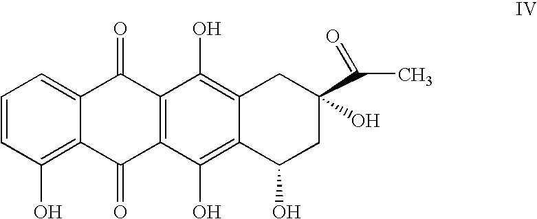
C1=CC(O)=C2C(=C1)C(=O)C1=C(C2=O)C(O)=C2C(=C1O)CC(C(C)=O)(O)CC2O
